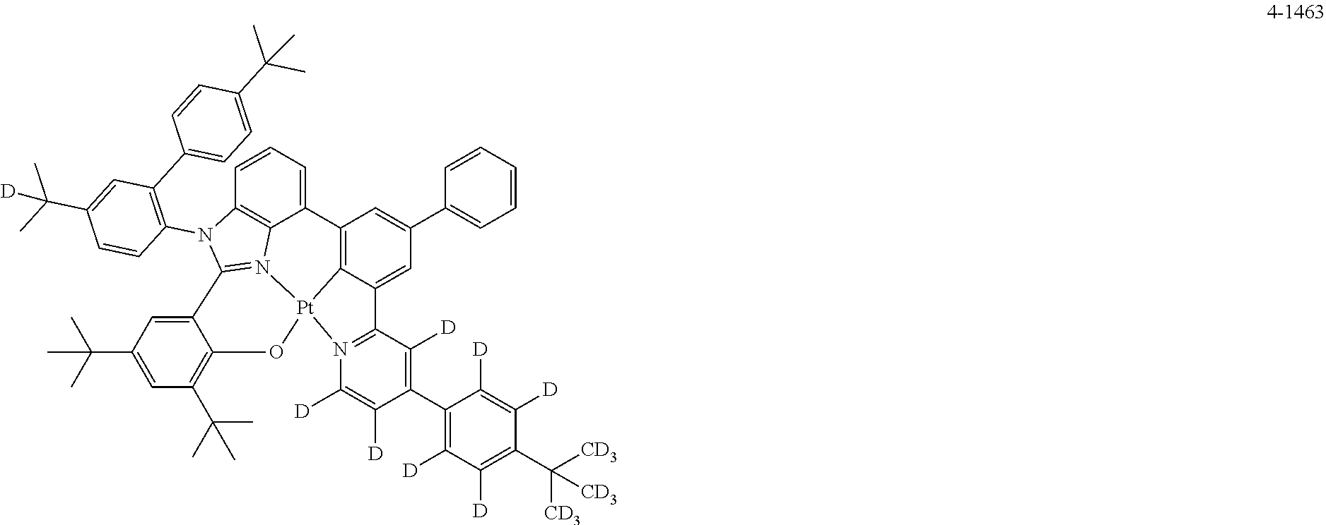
C12=C3C(=CC(C4=CC=CC=C4)=C1)C1=N(C([D])=C([D])C(C4=C([D])C([D])=C(C([CD3])([CD3])[CD3])C([D])=C4[D])=C1[D])[Pt]31OC3=C(C(C)(C)C)C=C(C(C)(C)C)C=C3C3=N1C1=C(C=CC=C21)N3C1=C(C2=CC=C(C(C)(C)C)C=C2)C=C(C(C)(C)[D])C=C1
